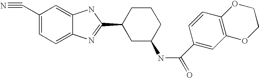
C1(C#N)=CC=C2C(=C1)NC(C1CC(NC(=O)C3=CC4=C(C=C3)OCCO4)CCC1)=N2
